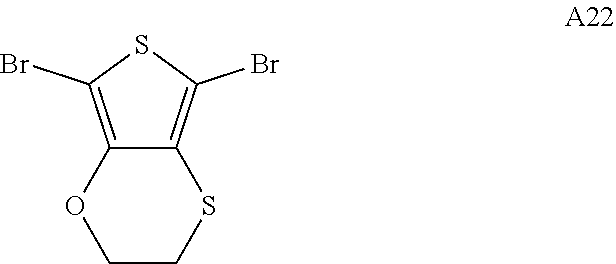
C12=C(Br)SC(Br)=C1SCCO2
